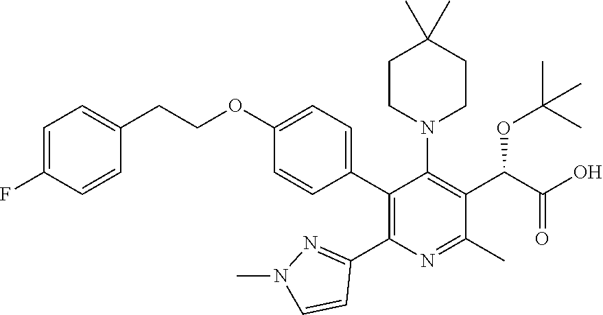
C1=C(F)C=CC(CCOC2=CC=C(C3=C(C4=NN(C)C=C4)N=C(C)C(C(C(O)=O)OC(C)(C)C)=C3N3CCC(C)(C)CC3)C=C2)=C1
